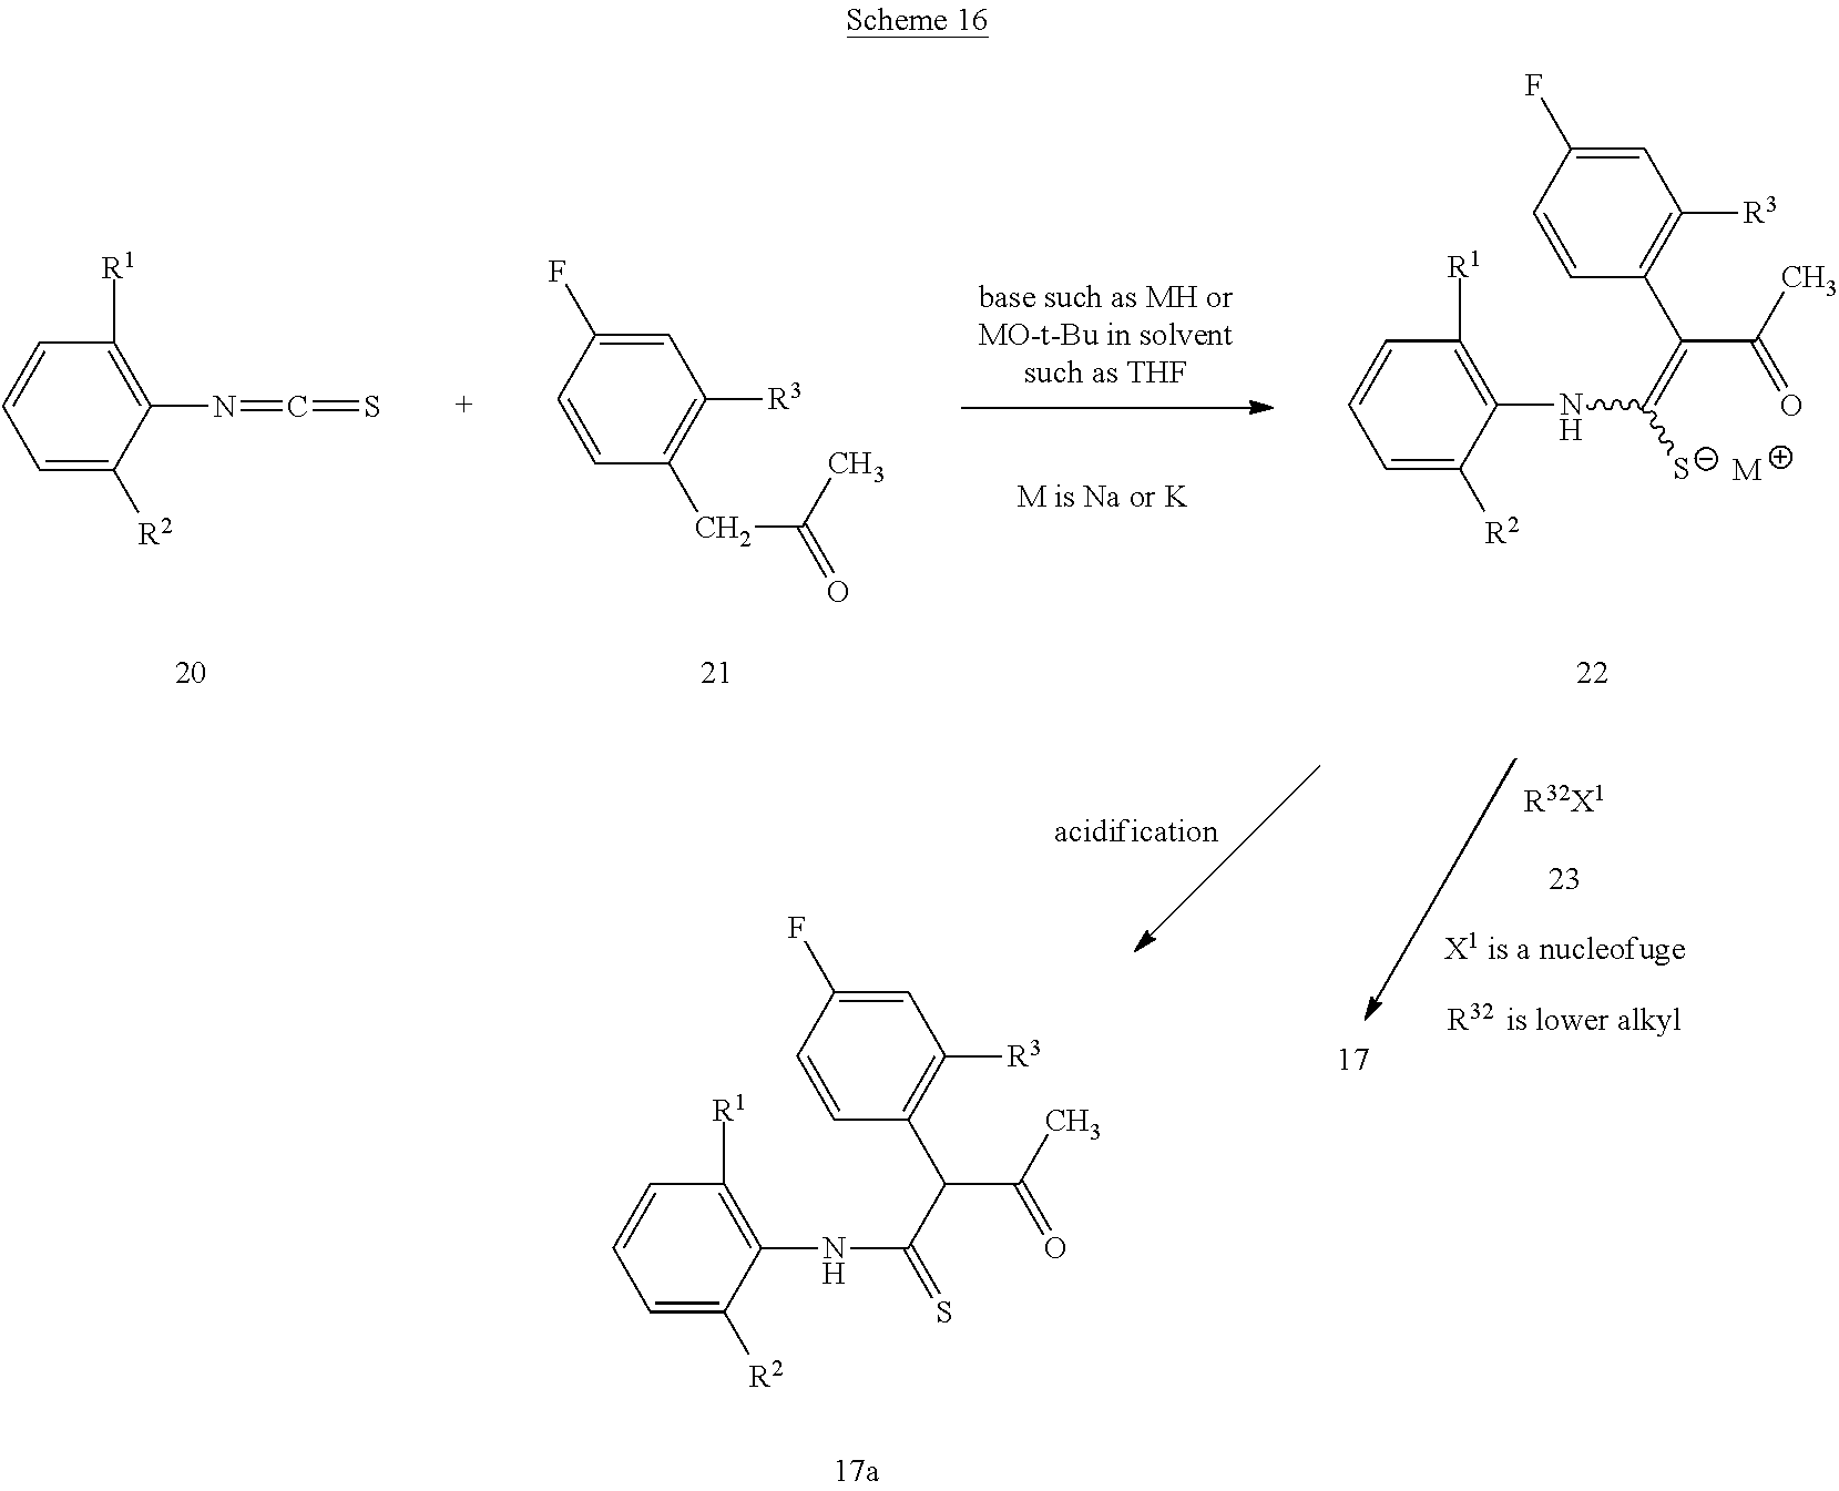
C1=C(F)C=CC(CC(C)=O)=C1[R3].C1=C([R2])C(N=C=S)=C([R1])C=C1.C1=C([R2])C(NC([S-])=C(C(=O)C)C2=C([R3])C=C(F)C=C2)=C([R1])C=C1.[M].[R32X1].C1=C(F)C=CC(C(C(=S)NC2=C([R1])C=CC=C2[R2])C(C)=O)=C1[R3]
